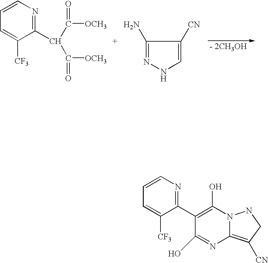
C1=CN=C(C(C(=O)[OCH3])C([OCH3])=O)C([CF3])=C1.C1(N)=NNC=C1[CN].C1=CN=C(C2=C(O)N3C(=C([CN])CN3)N=C2O)C([CF3])=C1
